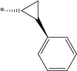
C1(*)C(C2=CC=CC=C2)C1
